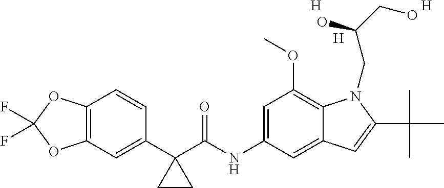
C12=C(C=C(C3(C(NC4=CC(OC)=C5C(=C4)C=C(C(C)(C)C)N5CC(CO)O)=O)CC3)C=C1)OC(F)(F)O2.[H].[H].[H]
